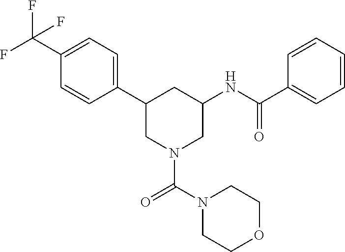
C1(C2CN(C(=O)N3CCOCC3)CC(NC(C3=CC=CC=C3)=O)C2)=CC=C(C(F)(F)F)C=C1
